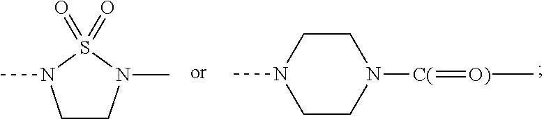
C1CN(C)CCN1[C(]=[O)]C.C1CN(C)S(=O)(=O)N1C
